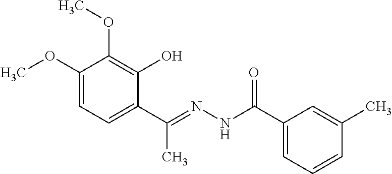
C1(OC)=CC=C(C(C)=NNC(C2=CC=CC(C)=C2)=O)C(O)=C1OC
